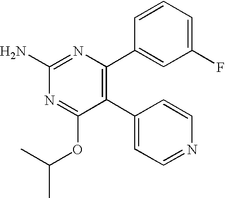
C1(C2=CC=NC=C2)=C(C2=CC(F)=CC=C2)N=C(N)N=C1OC(C)C
